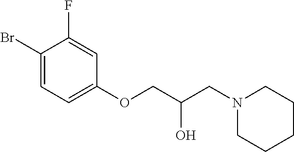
C1(Br)=CC=C(OCC(O)CN2CCCCC2)C=C1F
